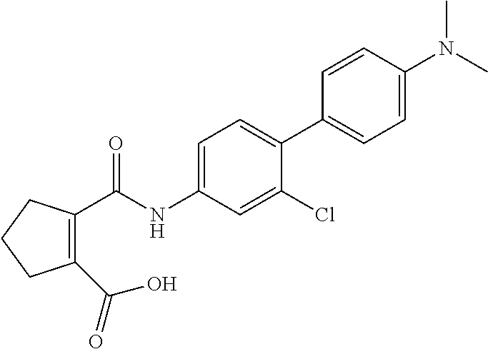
C1(C(NC2=CC=C(C3=CC=C(N(C)C)C=C3)C(Cl)=C2)=O)=C(C(O)=O)CCC1
